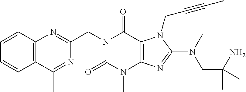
C1=CC2=C(C=C1)C(C)=NC(CN1C(=O)N(C)C3=C(C1=O)N(CC#CC)C(N(CC(N)(C)C)C)=N3)=N2
